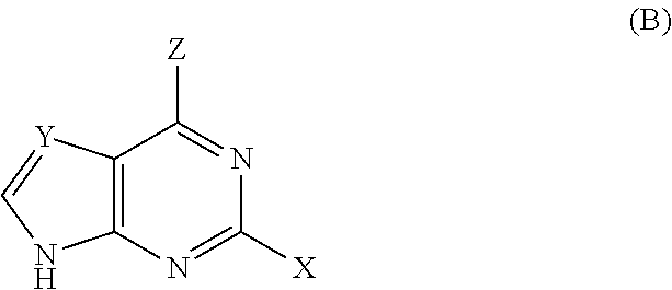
C12=C(N=C([X])N=C1[Z])NC=[Y]2
